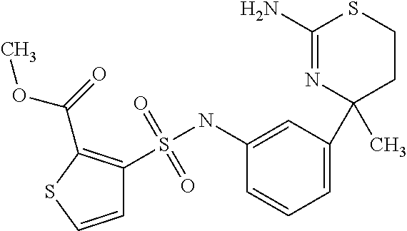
C1(N)=NC(C2=CC=CC(NS(=O)(=O)C3=C(C(=O)OC)SC=C3)=C2)(C)CCS1
